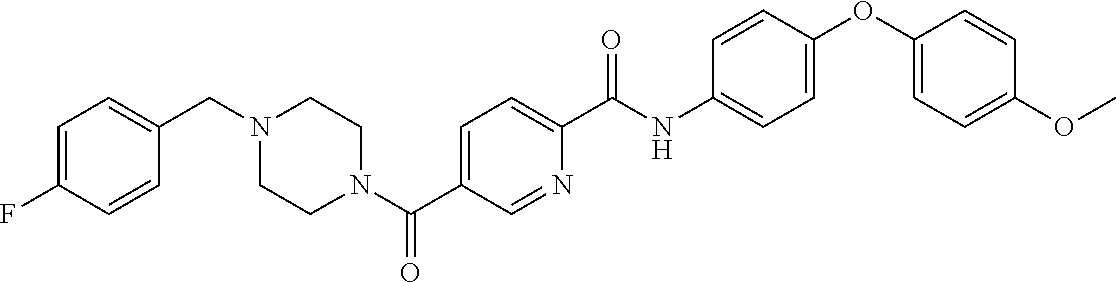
C1(OC2=CC=C(NC(C3=CC=C(C(N4CCN(CC5=CC=C(F)C=C5)CC4)=O)C=N3)=O)C=C2)=CC=C(OC)C=C1
